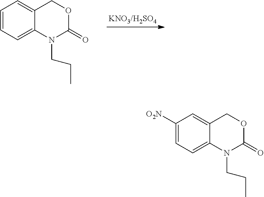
C1=CC=C2C(=C1)COC(=O)N2CCC.C1([O2N])=CC=C2C(=C1)COC(=O)N2CCC
